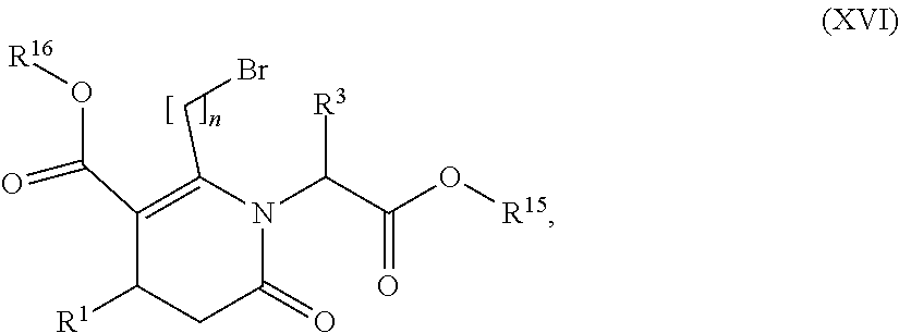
C1(C(O[R16])=O)=C(CBr)N(C(C(O[R15])=O)[R3])C(=O)CC1[R1]
